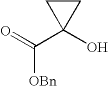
C1CC1(C(=O)[OBn])O
